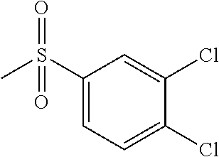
CS(C1=CC=C(Cl)C(Cl)=C1)(=O)=O
